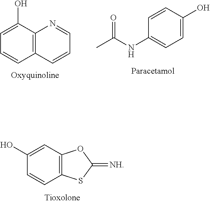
C1=C(O)C2=C(C=C1)C=CC=N2.C1=CC(O)=CC=C1NC(C)=O.C1(O)=CC2=C(C=C1)SC(=[NH])O2
